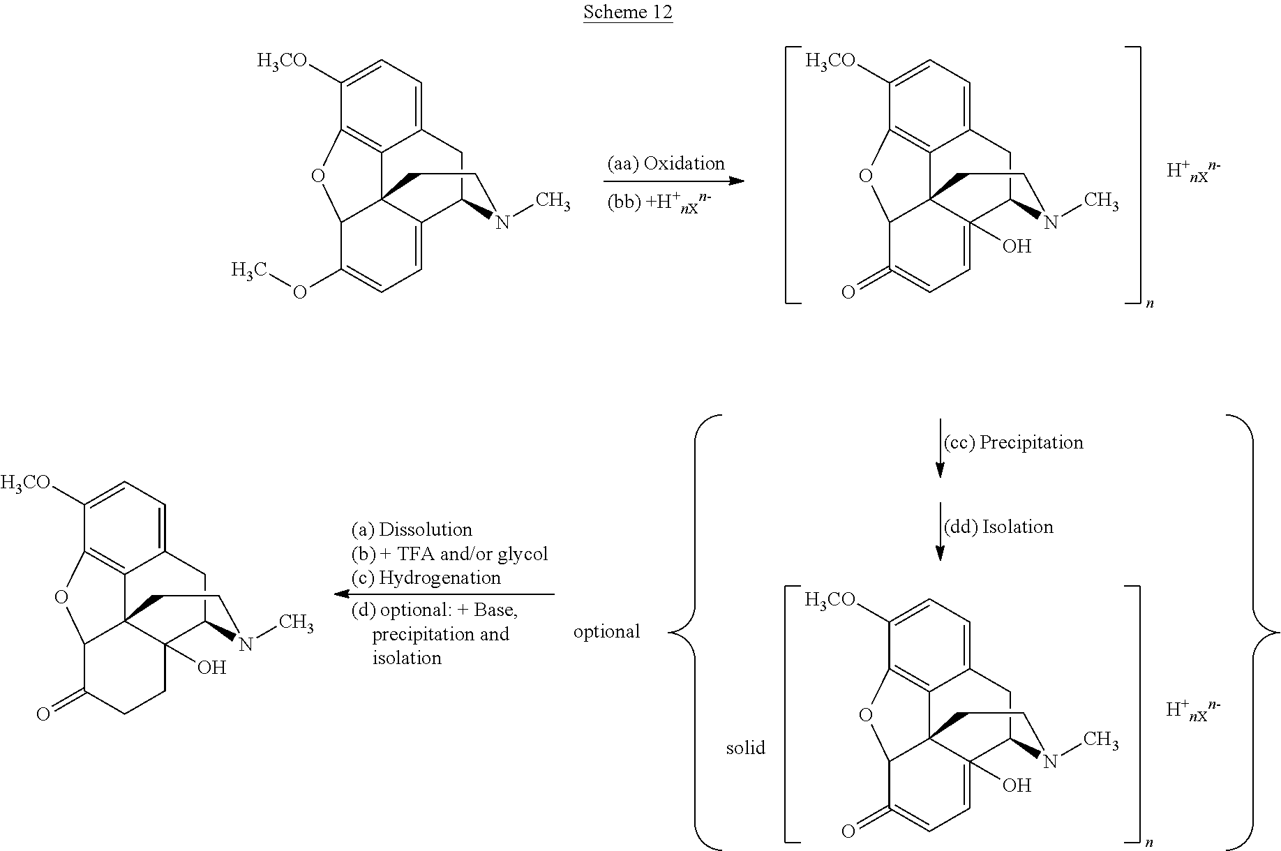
C12=CC=C([H3CO])C3=C1C14C(O)(=CC=C(=O)C1O3)C(C2)N(C)CC4.C12=CC=C([H3CO])C3=C1C14C(=CC=C(OC)C1O3)C(C2)N(C)CC4.C12=CC=C([H3CO])C3=C1C14C(O)(=CC=C(=O)C1O3)C(C2)N(C)CC4.C12=CC=C([H3CO])C3=C1C14C(O)(C(C2)N(C)CC1)CCC(=O)C4O3
